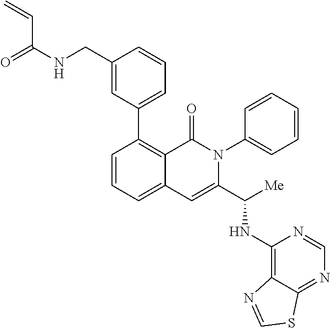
C1(C2=C3C(=CC=C2)C=C(C(NC2=C4C(=NC=N2)SC=N4)[Me])N(C2=CC=CC=C2)C3=O)=CC=CC(CNC(C=C)=O)=C1
